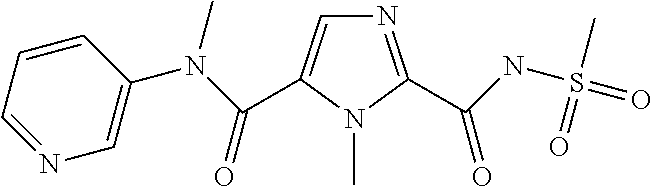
N1=C(C(NS(=O)(C)=O)=O)N(C)C(C(N(C2=CN=CC=C2)C)=O)=C1
